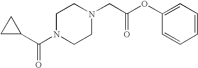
N1(C(C2CC2)=O)CCN(CC(OC2=CC=CC=C2)=O)CC1
